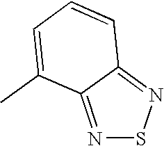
N1=C2C(=NS1)C=CC=C2C
